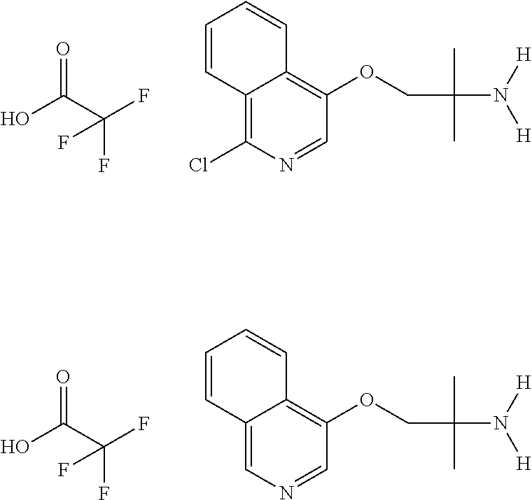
O=C(C(F)(F)F)O.C12=C(Cl)N=CC(OCC(C)(C)N([H])[H])=C1C=CC=C2.O=C(C(F)(F)F)O.C12=CN=CC(OCC(C)(C)N([H])[H])=C1C=CC=C2
